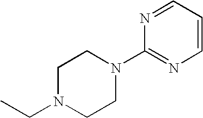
C1CN(C2=NC=CC=N2)CCN1CC
